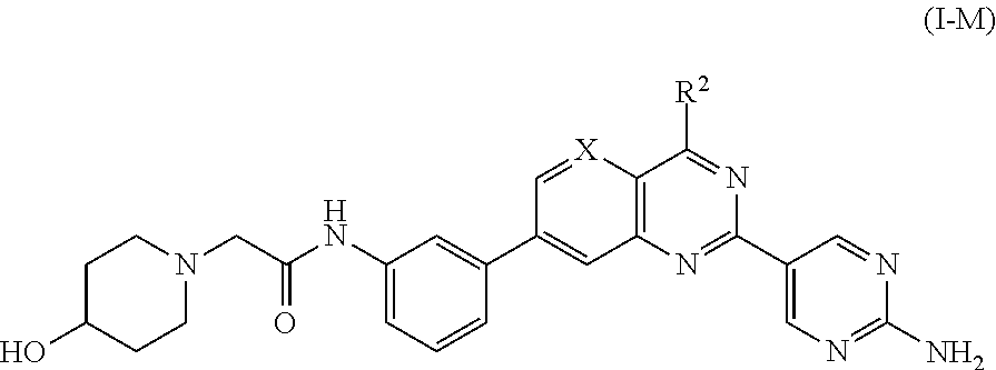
C1=[X]C2=C(C=C1C1=CC(NC(=O)CN3CCC(O)CC3)=CC=C1)N=C(C1=CN=C(N)N=C1)N=C2[R2]
